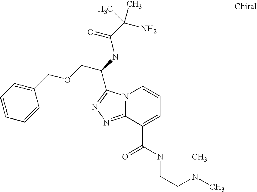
N12C(=NN=C1C(NC(C(N)(C)C)=O)COCC1=CC=CC=C1)C(C(NCCN(C)C)=O)=CC=C2
